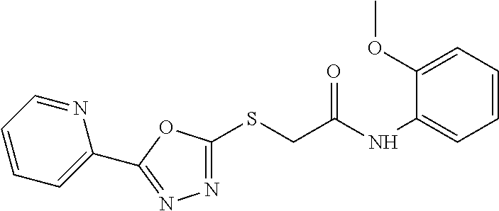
N1=C(SCC(NC2=CC=CC=C2OC)=O)OC(C2=CC=CC=N2)=N1
